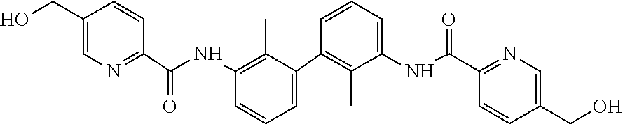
OCC1=CN=C(C(NC2=C(C)C(C3=C(C)C(NC(C4=NC=C(CO)C=C4)=O)=CC=C3)=CC=C2)=O)C=C1
